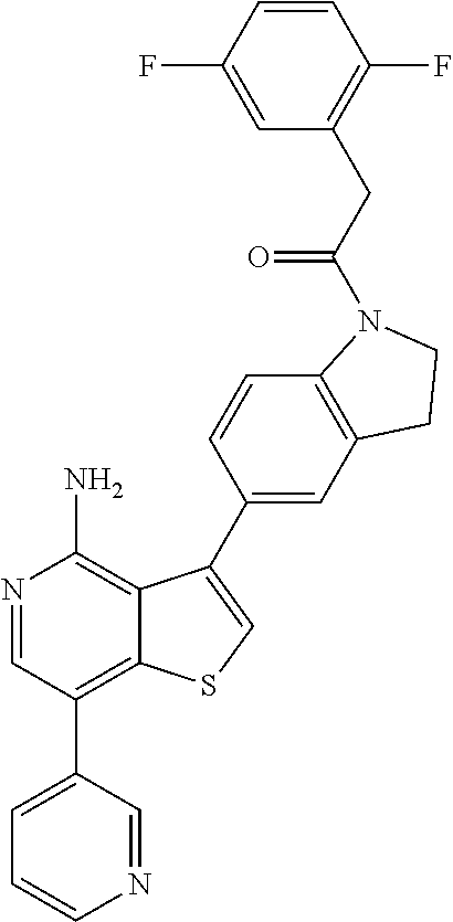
N1=CC(C2=CC=CN=C2)=C2C(=C1N)C(C1=CC3=C(C=C1)N(C(CC1=C(F)C=CC(F)=C1)=O)CC3)=CS2
